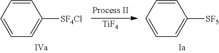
C1=CC=CC([SF4Cl])=C1.C1=CC=CC([SF5])=C1.[TiF4]
